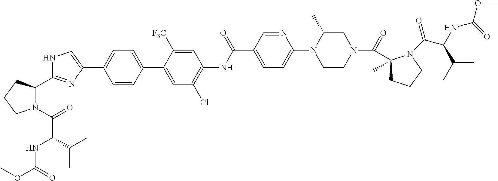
C1=CC(C2=CC(Cl)=C(NC(C3=CC=C(N4CCN(C(=O)C5(C)CCCN5C(C(C(C)C)NC(OC)=O)=O)CC4C)N=C3)=O)C=C2[F3C])=CC=C1C1=CNC(C2N(C(=O)C(NC(OC)=O)C(C)C)CCC2)=N1
